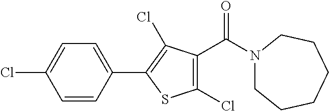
C1=CC(C2=C(Cl)C(C(N3CCCCCC3)=O)=C(Cl)S2)=CC=C1Cl
